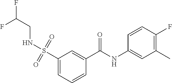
C1(S(=O)(=O)NCC(F)F)=CC=CC(C(NC2=CC(C)=C(F)C=C2)=O)=C1
